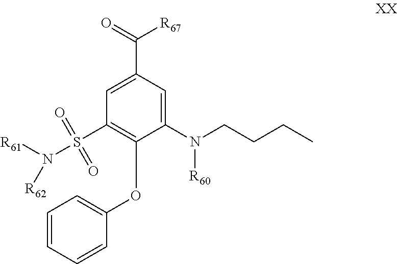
C1(N(CCCC)[R60])=CC(C(=O)[R67])=CC(S(N([R61])[R62])(=O)=O)=C1OC1=CC=CC=C1
